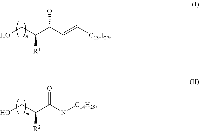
OCC(C(C=C[C13H27])O)[R1].OCC(C(N[C14H29])=O)[R2]
